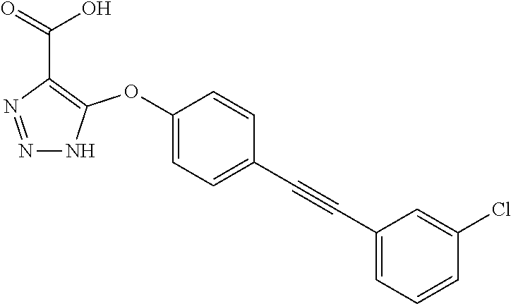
N1=NC(C(=O)O)=C(OC2=CC=C(C#CC3=CC=CC(Cl)=C3)C=C2)N1
